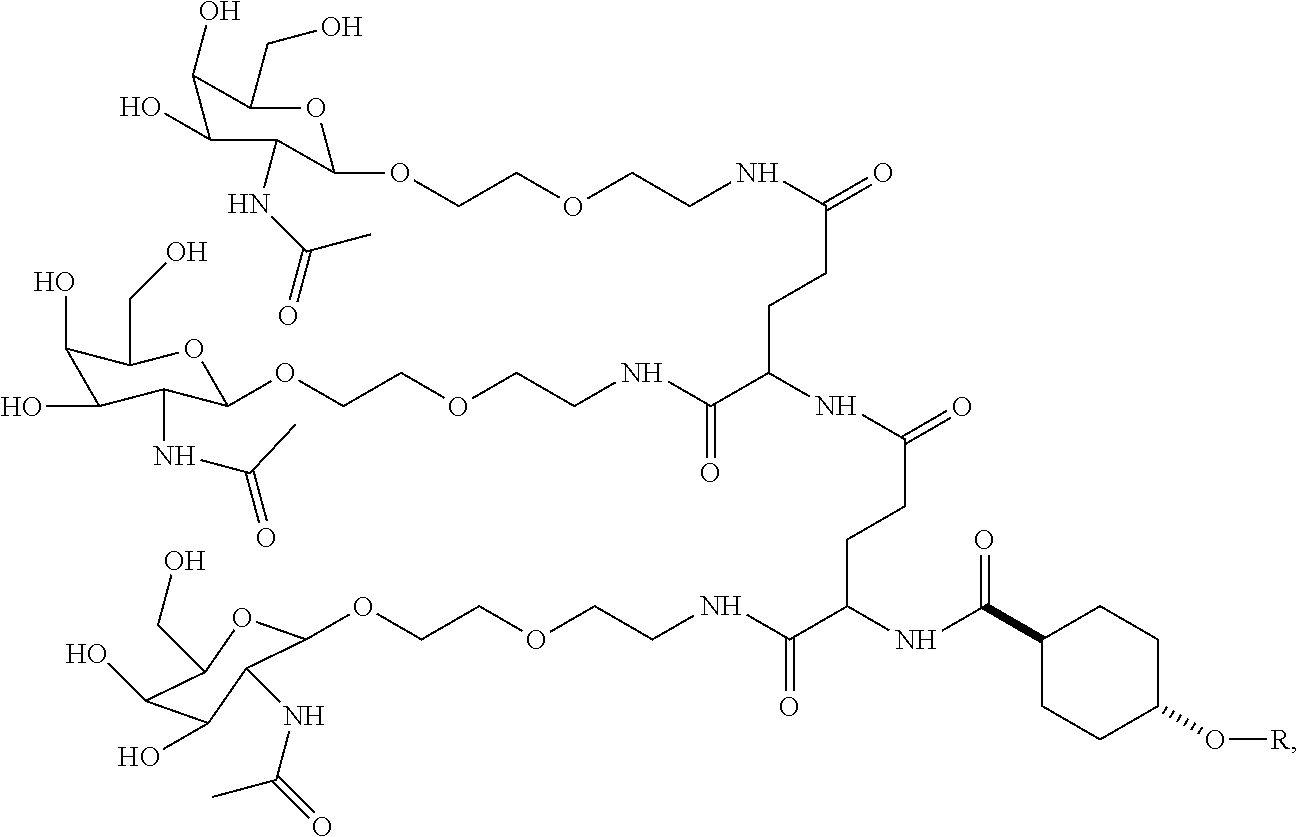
C1(O)C(O)C(NC(C)=O)C(OCCOCCNC(C(NC(C2CCC(O[R])CC2)=O)CCC(=O)NC(C(NCCOCCOC2C(NC(=O)C)C(O)C(O)C(CO)O2)=O)CCC(=O)NCCOCCOC2C(NC(C)=O)C(O)C(O)C(CO)O2)=O)OC1CO
